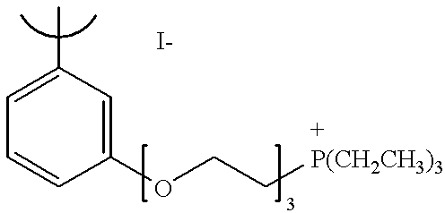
C1=C(C)C=C(OCC[P(CH2CH3)3])C=C1
